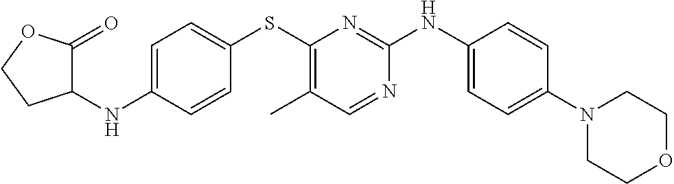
C1=C(NC2C(=O)OCC2)C=CC(SC2=C(C)C=NC(NC3=CC=C(N4CCOCC4)C=C3)=N2)=C1
